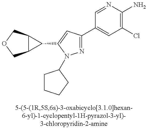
C12C(COC1)C2C1=CC(C2=CC(Cl)=C(N)N=C2)=NN1C1CCCC1
